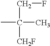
C(C([CH2F])(C)C)F
